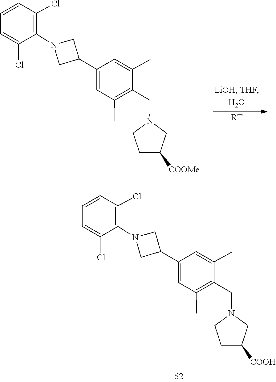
C1=C(C2CN(C3=C(Cl)C=CC=C3Cl)C2)C=C(C)C(CN2CCC([COOH])C2)=C1C.[RT].C1=C(C2CN(C3=C(Cl)C=CC=C3Cl)C2)C=C(C)C(CN2CCC([COOMe])C2)=C1C
